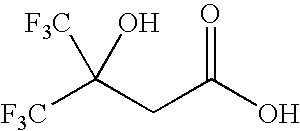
[F3C]C(CC(O)=O)([F3C])O
